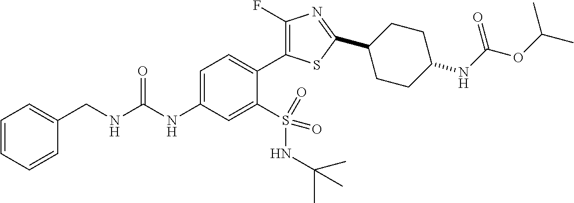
C1(CNC(NC2=CC=C(C3=C(F)N=C(C4CCC(NC(OC(C)C)=O)CC4)S3)C(S(=O)(NC(C)(C)C)=O)=C2)=O)=CC=CC=C1
